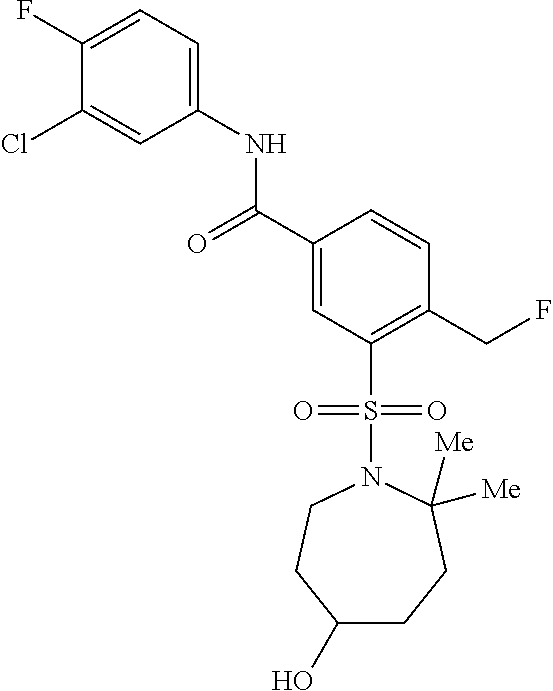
C(C1=CC(S(N2C([Me])([Me])CCC(O)CC2)(=O)=O)=C(CF)C=C1)(=O)NC1=CC=C(F)C(Cl)=C1
